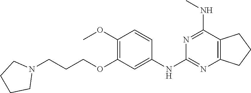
C12=C(C(NC)=NC(NC3=CC(OCCCN4CCCC4)=C(OC)C=C3)=N1)CCC2
